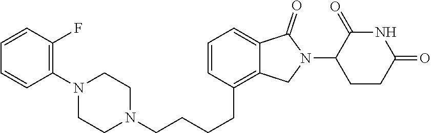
N1(CCCCC2=C3C(=CC=C2)C(=O)N(C2CCC(=O)NC2=O)C3)CCN(C2=C(F)C=CC=C2)CC1
